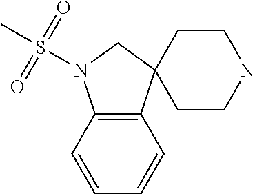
C12=C(C=CC=C1)N(S(C)(=O)=O)CC21CCNCC1
